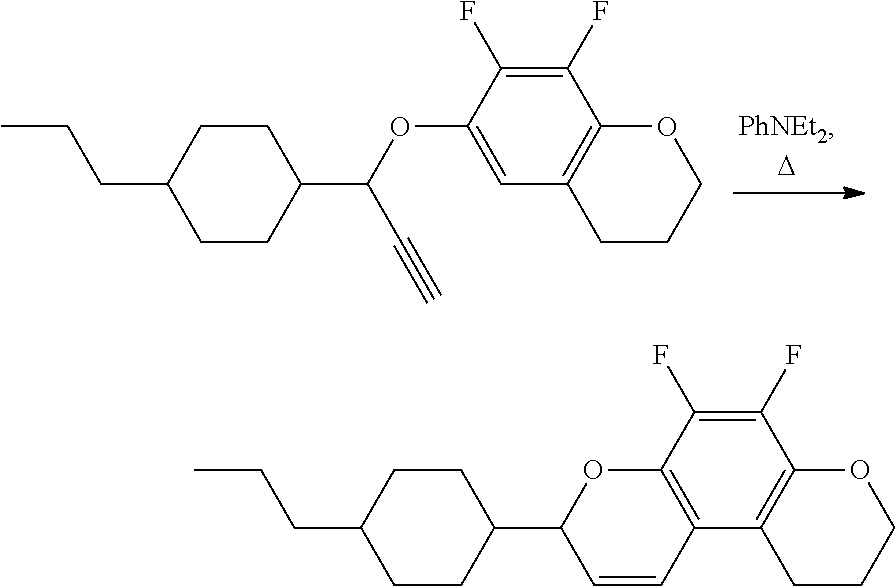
C12=C(C3=C(C(F)=C1F)OCCC3)C=CC(C1CCC(CCC)CC1)O2.C1(OC(C#C)C2CCC(CCC)CC2)=CC2=C(C(F)=C1F)OCCC2
